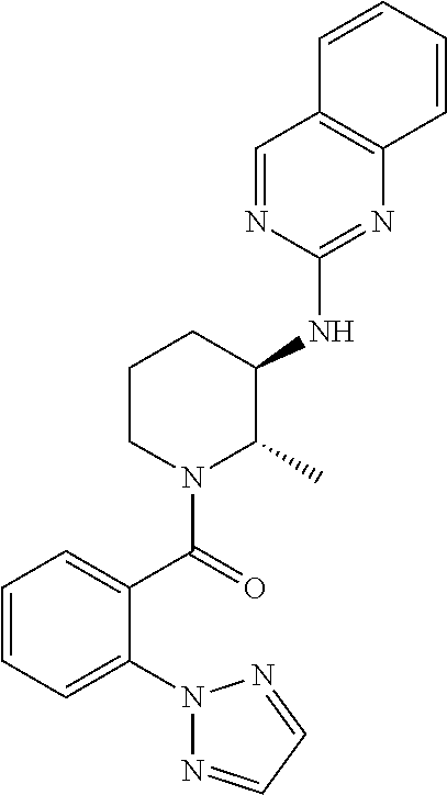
N1(C2=CC=CC=C2C(N2C(C)C(NC3=NC4=C(C=N3)C=CC=C4)CCC2)=O)N=CC=N1
